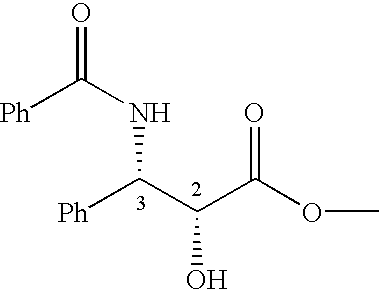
[Ph]C(C(C(OC)=O)O)NC(=O)[Ph]
